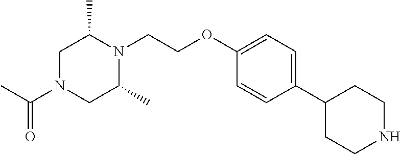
N1(CCOC2=CC=C(C3CCNCC3)C=C2)C(C)CN(C(C)=O)CC1C
